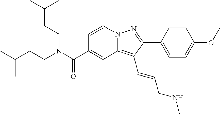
C1=CN2C(=C(C=CCNC)C(C3=CC=C(OC)C=C3)=N2)C=C1C(N(CCC(C)C)CCC(C)C)=O
